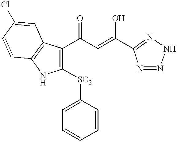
C1(C(C=C(O)C2=NNN=N2)=O)=C([SO2]C2=CC=CC=C2)NC2=C1C=C(Cl)C=C2
